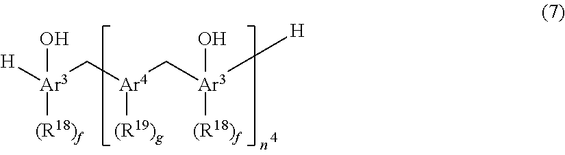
[H][Ar3](C[Ar4](C[Ar3]([H])(O)[(R18)f])[(R19)g])(O)[(R18)f]
